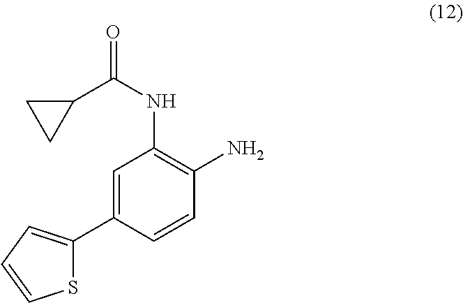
C(NC1=C(N)C=CC(C2=CC=CS2)=C1)(=O)C1CC1
